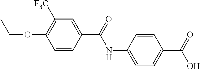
C1=C(NC(=O)C2=CC([F3C])=C(OCC)C=C2)C=CC(C(=O)O)=C1
